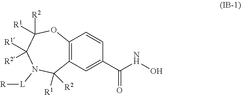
C12=C(C=C(C(NO)=O)C=C1)C([R1])([R2])N([L][R])C([R1])([R2])C([R2])([R1])O2
